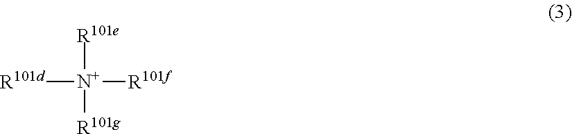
[R101d][N+]([R101f])([R101e])[R101g]
